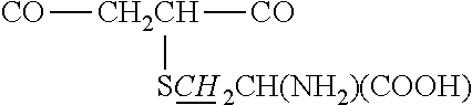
[CO][CH2CH]([CO])[SCH2CH(NH2)(COOH)]
